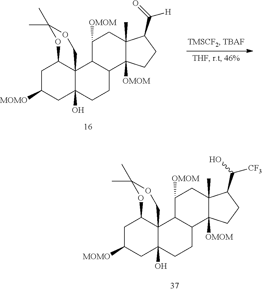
C1C([MOMO])CC2(O)C3(C1OC(C)(C)OC3)C1C(CC2)C2([OMOM])C(C)(CC1[OMOM])C(C([CF3])O)CC2.C1C([MOMO])CC2(O)C3(C1OC(C)(C)OC3)C1C(CC2)C2([OMOM])C(C)(CC1[OMOM])C(C([H])=O)CC2
